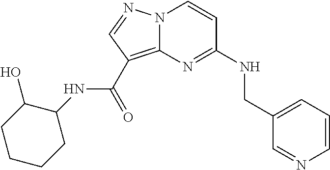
C1=CN=CC(CNC2=NC3=C(C(NC4C(O)CCCC4)=O)C=NN3C=C2)=C1
